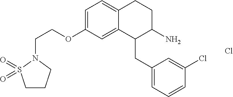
C1=C(OCCN2S(=O)(=O)CCC2)C=C2C(=C1)CCC(N)C2CC1=CC=CC(Cl)=C1.Cl
